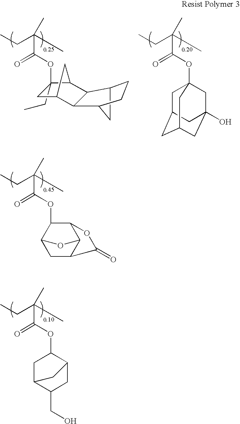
CCC(C)(C(OC1CC2C(CO)CC1C2)=O)C.CCC(C)(C(OC1(CC)C2C3C(C(C2)C1)C1CC3CC1)=O)C.CCC(C)(C(OC12CC3CC(CC(O)(C1)C3)C2)=O)C.CCC(C)(C(OC1C2CC3C(C1OC3=O)O2)=O)C
